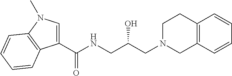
C(NCC(CN1CC2=C(CC1)C=CC=C2)O)(=O)C1=CN(C)C2=C1C=CC=C2
